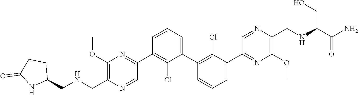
C1(C2=NC(OC)=C(C[HN]CC3CCC(=O)N3)N=C2)=C(Cl)C(C2=C(Cl)C(C3=NC(OC)=C(CNC(C(N)=O)CO)N=C3)=CC=C2)=CC=C1
